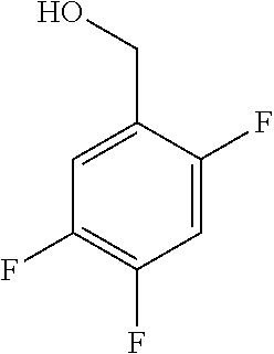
C1=C(F)C(CO)=CC(F)=C1F
